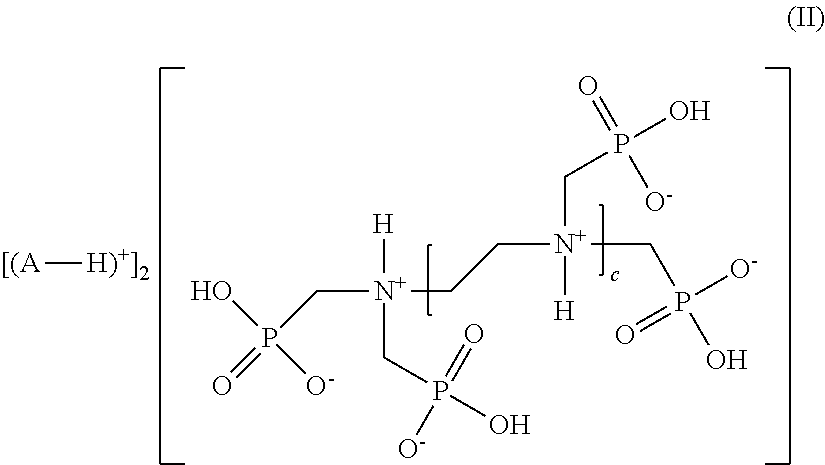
C(P(=O)([O-])O)[N+](CC[N+](CP(O)([O-])=O)(CP(O)(=O)[O-])[H])([H])CP(O)(=O)[O-].[[(A][H)+]2]
